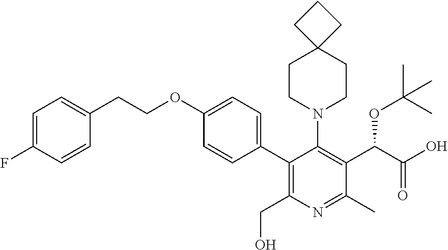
C1=C(F)C=CC(CCOC2=CC=C(C3=C(CO)N=C(C)C(C(C(O)=O)OC(C)(C)C)=C3N3CCC4(CC3)CCC4)C=C2)=C1
